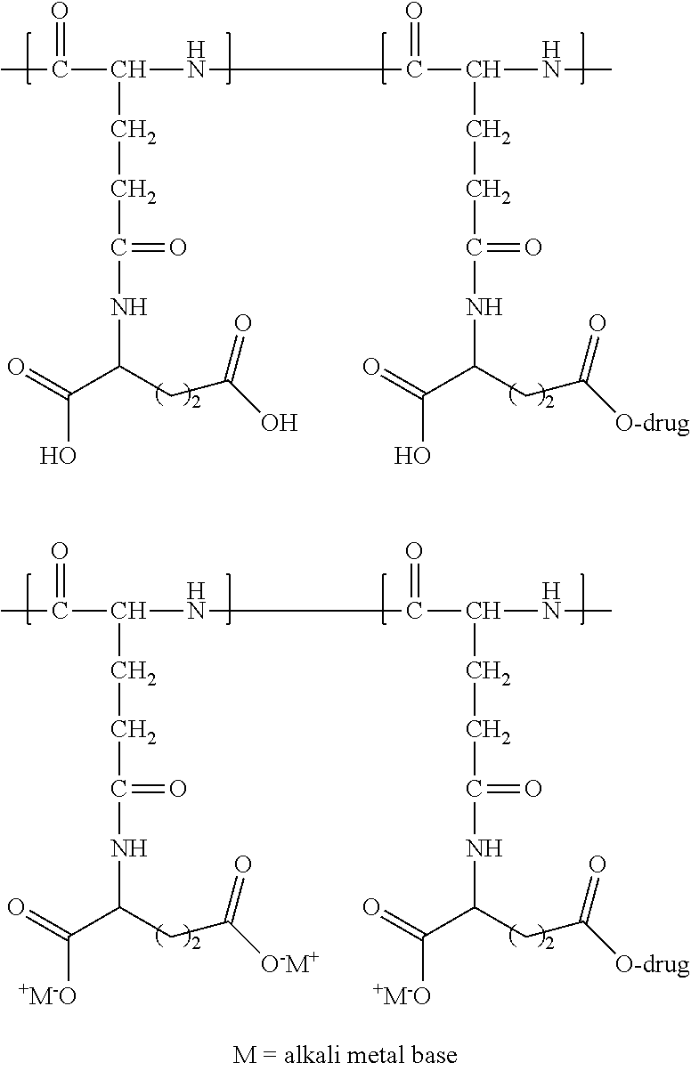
CC(C(CCC(NC(C(=O)O)CC(O)=O)=O)NC(C(NC)CCC(NC(C(=O)O)CC([O-drug])=O)=O)=O)=O.CC(C(CCC(NC(C(=O)[+M-O])CC([O-M+])=O)=O)NC(C(NC)CCC(NC(C(=O)[+M-O])CC([O-drug])=O)=O)=O)=O
